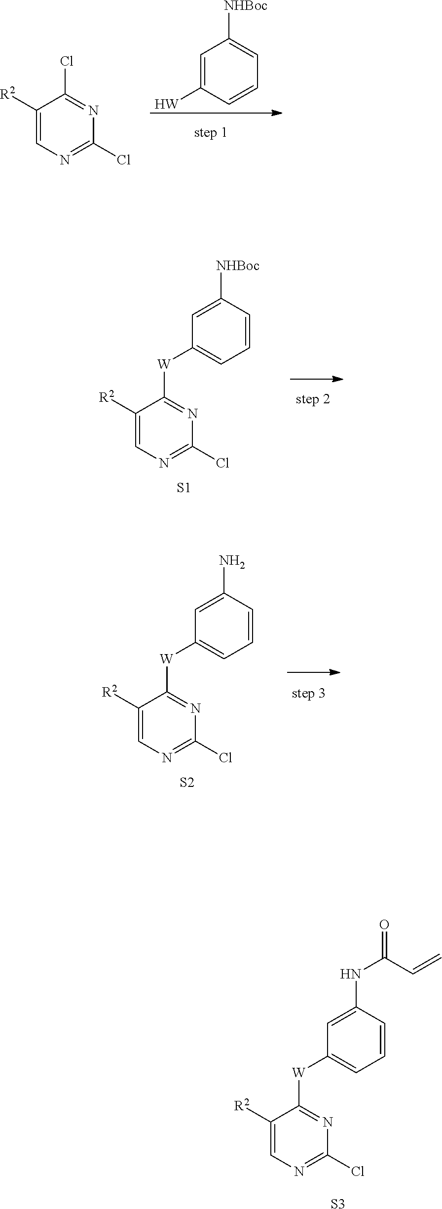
C1=C(NC(=O)C=C)C=CC=C1[W]C1=NC(Cl)=NC=C1[R2].[S3].C1([R2])=CN=C(Cl)N=C1Cl.C1=C([W])C=CC=C1[NHBoc].C1=C([NHBoc])C=CC=C1[W]C1=NC(Cl)=NC=C1[R2].[S1].C1=C(N)C=CC=C1[W]C1=NC(Cl)=NC=C1[R2].[S2]
